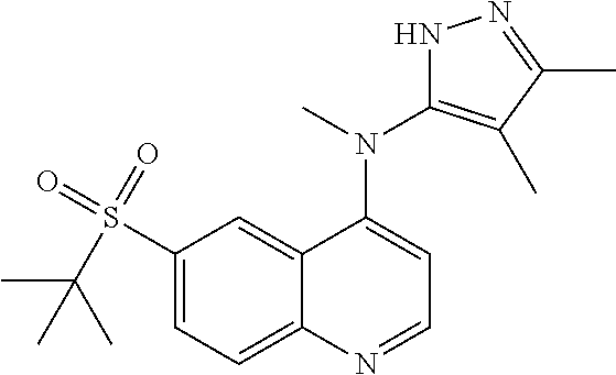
C1(S(=O)(=O)C(C)(C)C)=CC=C2C(=C1)C(N(C1=C(C)C(C)=NN1)C)=CC=N2
